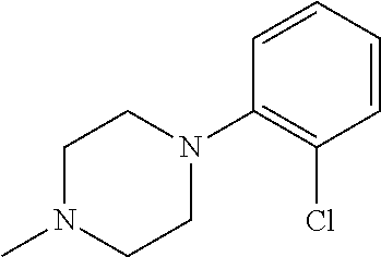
C1N(C)CCN(C2=C(Cl)C=CC=C2)C1
